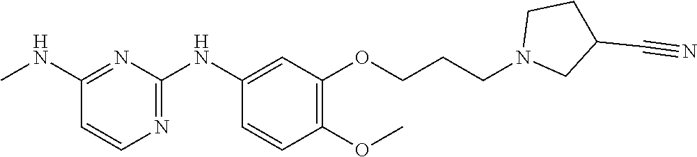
C1(NC)=NC(NC2=CC(OCCCN3CC(C#N)CC3)=C(OC)C=C2)=NC=C1
